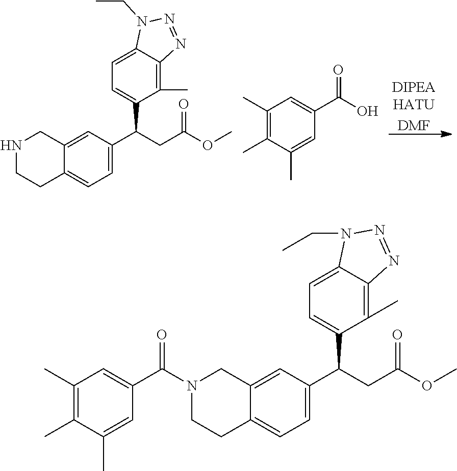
C1(C)=C(C)C(C)=CC(C(O)=O)=C1.[DMF].C1=C(C(CC(=O)OC)C2=CC=C3C(=C2)CNCC3)C(C)=C2C(=C1)N(CC)N=N2.C1=C(C(CC(=O)OC)C2=CC=C3C(=C2)CN(C(C2=CC(C)=C(C)C(C)=C2)=O)CC3)C(C)=C2C(=C1)N(CC)N=N2
